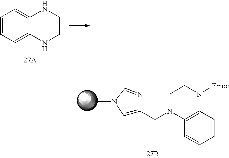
C1=CC=C2C(=C1)NCCN2.[27A].C1=CC2=C(C=C1)N([Fmoc])CCN2CC1=CN(C)C=N1.[27B]
